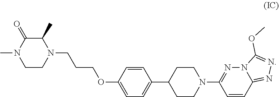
C1CN(CCCOC2=CC=C(C3CCN(C4=NN5C(=NN=C5OC)C=C4)CC3)C=C2)C(C)C(=O)N1C
